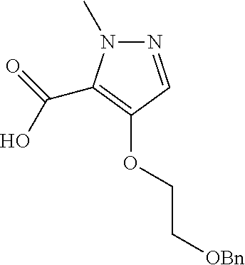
N1=CC(OCC[OBn])=C(C(=O)O)N1C
